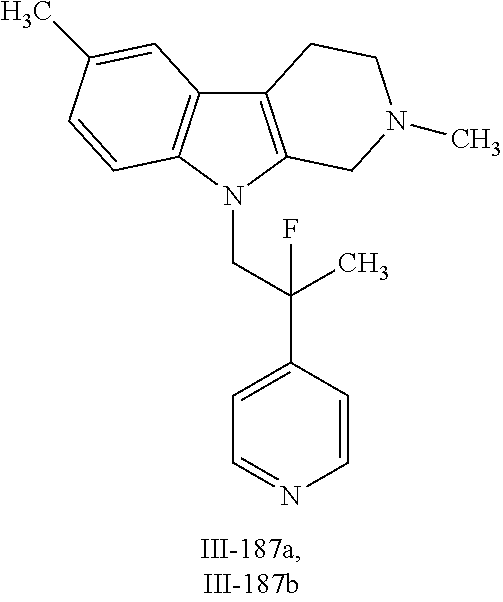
C12=C(N(CC(C3=CC=NC=C3)(F)C)C3=C1C=C(C)C=C3)CN(C)CC2
